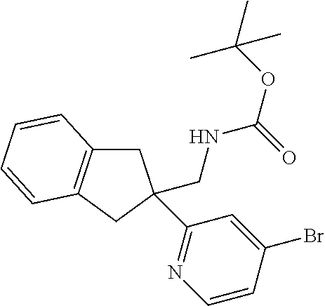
C1C2=C(CC1(C1=NC=CC(Br)=C1)CNC(OC(C)(C)C)=O)C=CC=C2
